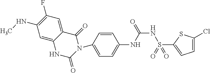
C1(NC)=C(F)C=C2C(=C1)NC(=O)N(C1=CC=C(NC(NS(C3=CC=C(Cl)S3)(=O)=O)=O)C=C1)C2=O
